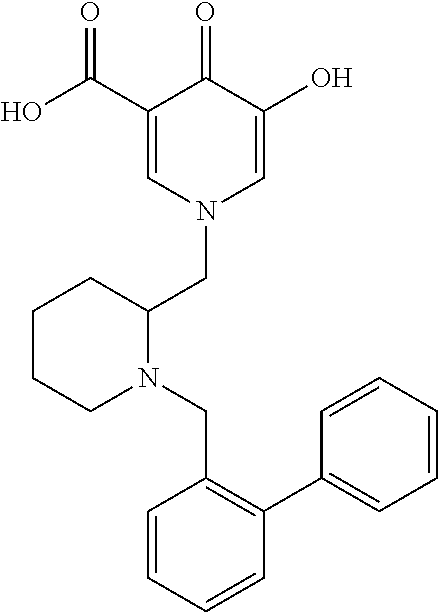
C1(C(=O)O)=CN(CC2CCCCN2CC2=C(C3=CC=CC=C3)C=CC=C2)C=C(O)C1=O
